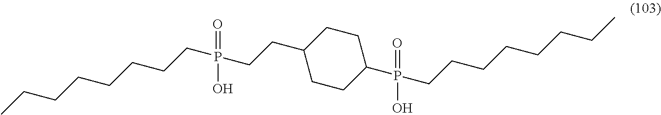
C1(CCP(CCCCCCCC)(=O)O)CCC(P(CCCCCCCC)(=O)O)CC1
